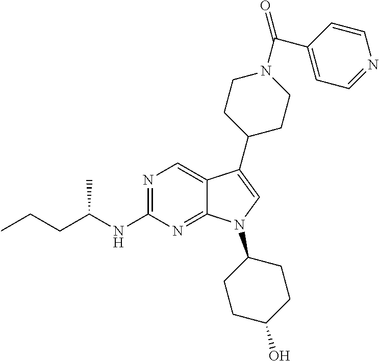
N1=C(NC(CCC)C)N=C2C(=C1)C(C1CCN(C(=O)C3=CC=NC=C3)CC1)=CN2C1CCC(O)CC1
